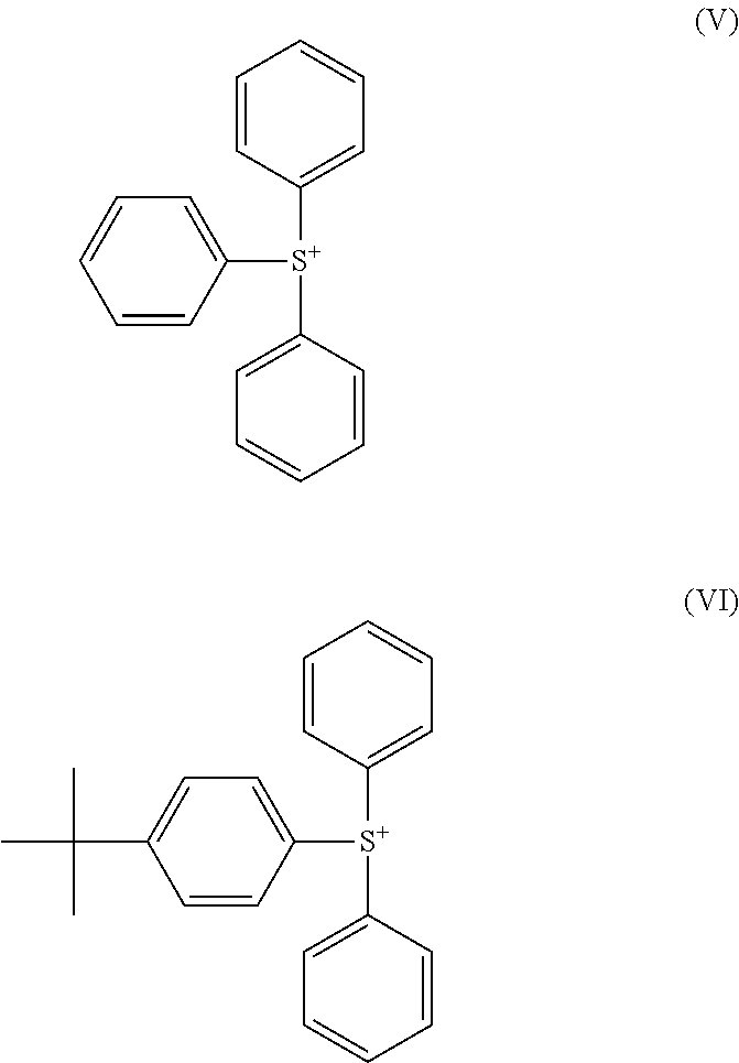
C1=CC([S+](C2=CC=CC=C2)C2=CC=CC=C2)=CC=C1.C1=CC([S+](C2=CC=CC=C2)C2=CC=C(C(C)(C)C)C=C2)=CC=C1
